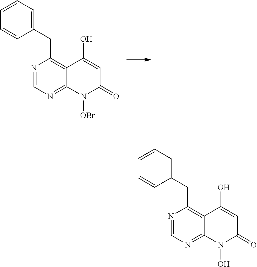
N1=CN=C2C(=C1CC1=CC=CC=C1)C(O)=CC(=O)N2[OBn].N1=CN=C2C(=C1CC1=CC=CC=C1)C(O)=CC(=O)N2O
